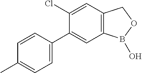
C1=CC(C2=CC3=C(C=C2Cl)COB3O)=CC=C1C
